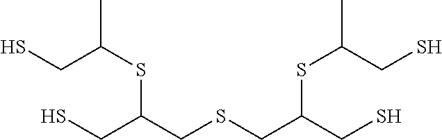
SCC(SC(CSCC(CS)SC(C)CS)CS)C
